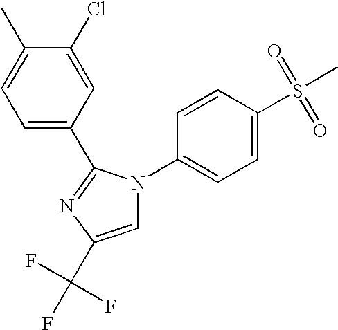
C1=C(C(F)(F)F)N=C(C2=CC=C(C)C(Cl)=C2)N1C1=CC=C(S(C)(=O)=O)C=C1
